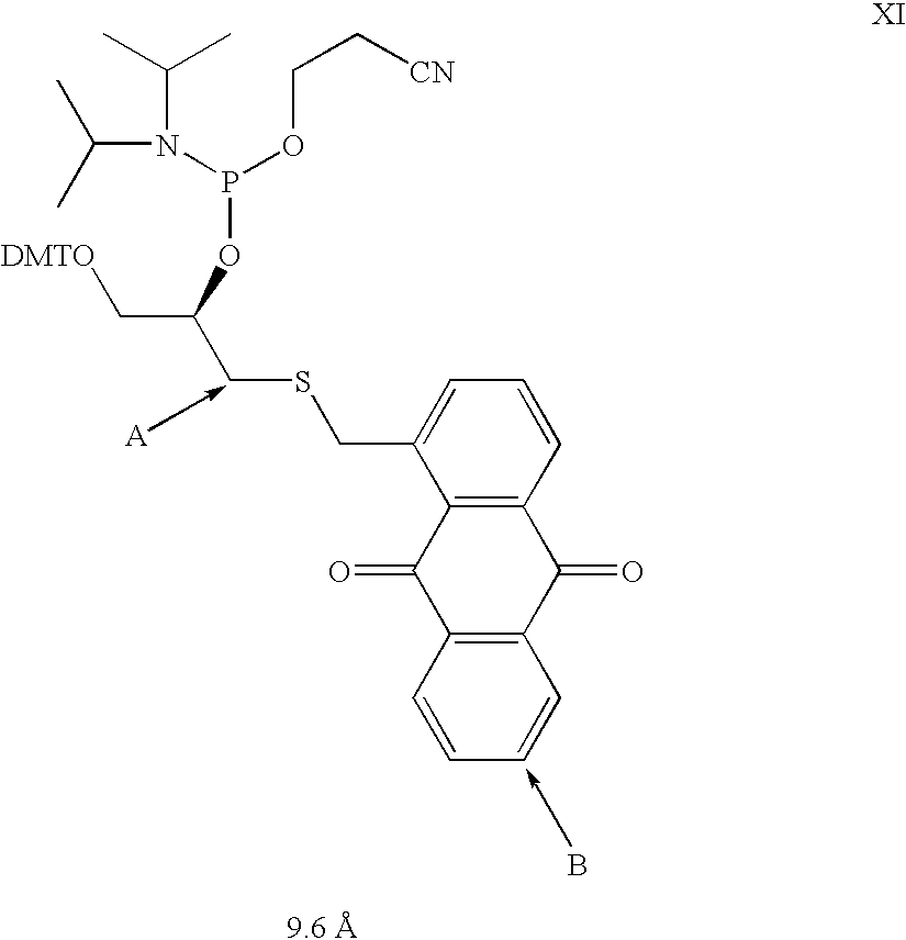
C12=C(C=CC=C1CSCC(C[DMTO])OP(OCC[CN])N(C(C)C)C(C)C)C(=O)C1=C(C2=O)C=CC=C1.B
